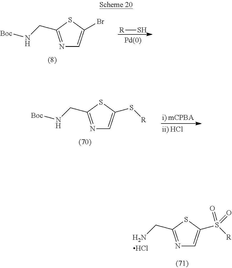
N1=C(CN[Boc])SC(Br)=C1.[R]S.N1=C(CN[Boc])SC(S[R])=C1.N1=C(CN)SC(S([R])(=O)=O)=C1.Cl
